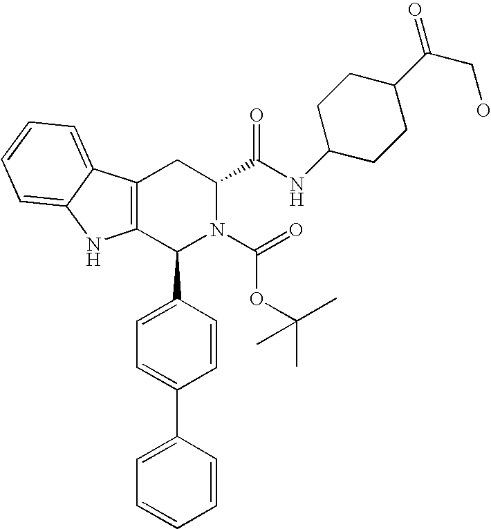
C12=C(C(C3=CC=C(C4=CC=CC=C4)C=C3)N(C(=O)OC(C)(C)C)C(C(NC3CCC(C(CO)=O)CC3)=O)C1)NC1=CC=CC=C21
